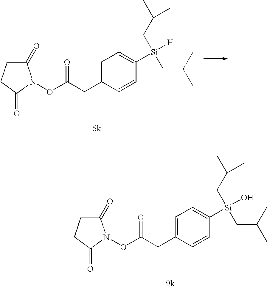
C1C(=O)N(OC(=O)CC2=CC=C([Si]([H])(CC(C)C)CC(C)C)C=C2)C(=O)C1.C1C(=O)N(OC(=O)CC2=CC=C([Si](O)(CC(C)C)CC(C)C)C=C2)C(=O)C1
